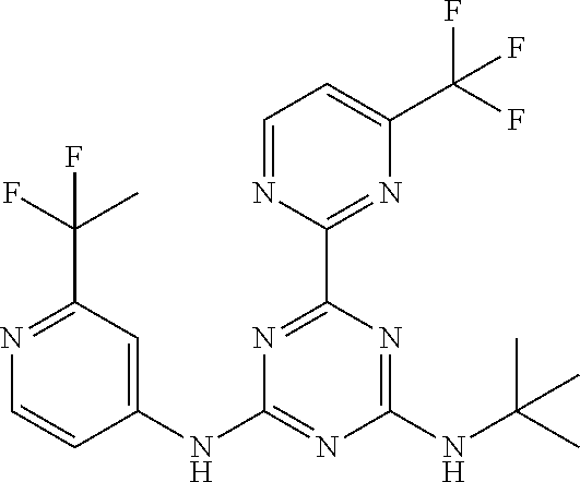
C1(NC2=NC(NC(C)(C)C)=NC(C3=NC(C(F)(F)F)=CC=N3)=N2)=CC(C(C)(F)F)=NC=C1
